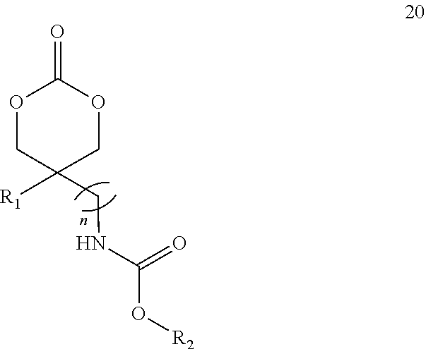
O1CC([R1])(CNC(O[R2])=O)COC1=O
